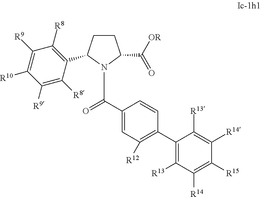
C(C1=CC([R12])=C(C2=C([R13])C([R14])=C([R15])C([R14])=C2[R13])C=C1)(N1C(C([OR])=O)CCC1C1=C([R8])C([R9])=C([R10])C([R9])=C1[R8])=O
